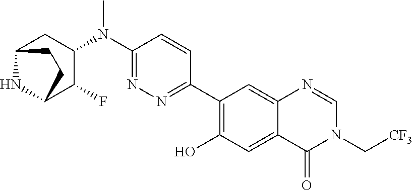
C1(N(C2=NN=C(C3=C(O)C=C4C(=C3)N=CN(C[CF3])C4=O)C=C2)C)CC2NC(C1F)CC2
